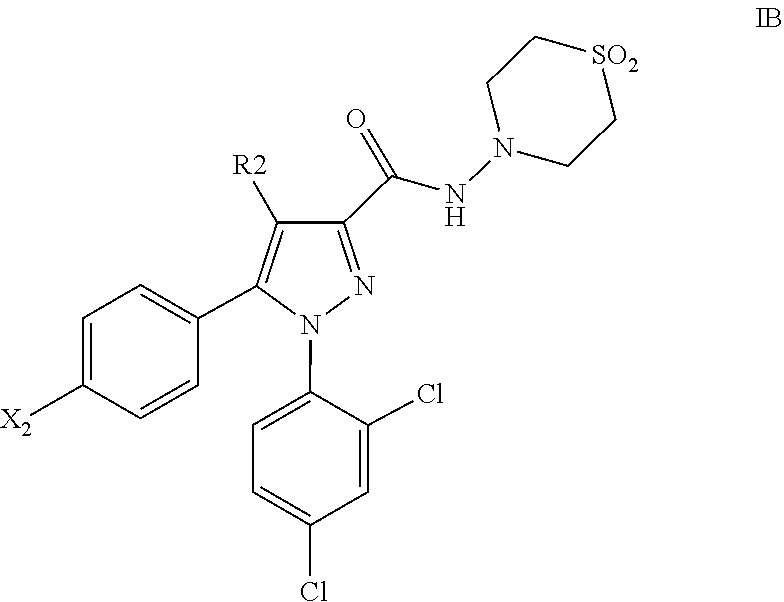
C1=C(N2N=C(C(=O)NN3CC[SO2]CC3)C([R2])=C2C2=CC=C([X2])C=C2)C(Cl)=CC(Cl)=C1
